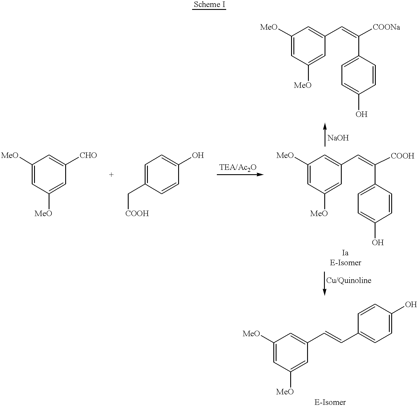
[MeO]C1=CC([MeO])=CC(C=C(C2=CC=C(O)C=C2)[COONa])=C1.[MeO]C1=CC([MeO])=CC(C=C(C2=CC=C(O)C=C2)[COOH])=C1.[MeO]C1=CC([MeO])=CC([CHO])=C1.C1=C(C[COOH])C=CC(O)=C1.[MeO]C1=CC([MeO])=CC(C=CC2=CC=C(O)C=C2)=C1
